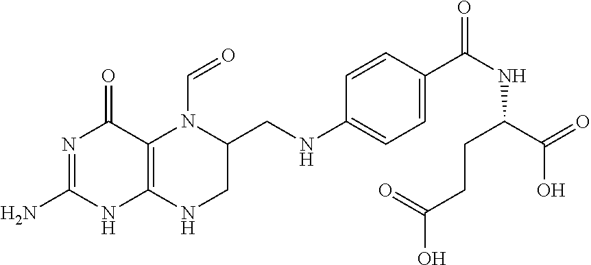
C12=C(NCC(CNC3=CC=C(C(NC(C(=O)O)CCC(O)=O)=O)C=C3)N1C=O)NC(N)=NC2=O
